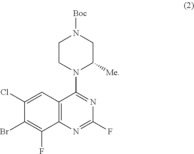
C1(Cl)=CC2=C(C(F)=C1Br)N=C(F)N=C2N1CCN([Boc])CC1[Me]
